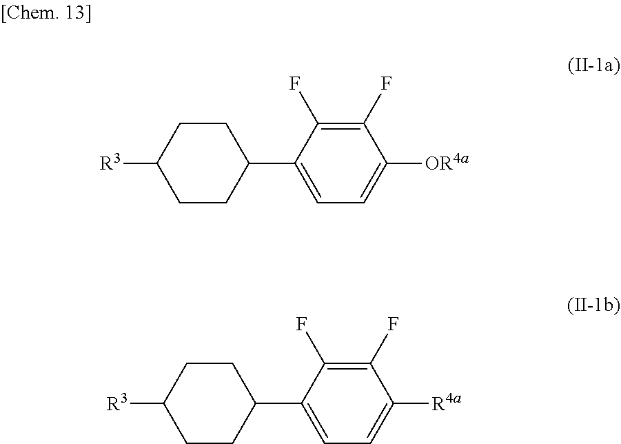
C1([R3])CCC(C2=CC=C([OR4a])C(F)=C2F)CC1.C1([R3])CCC(C2=CC=C([R4a])C(F)=C2F)CC1
